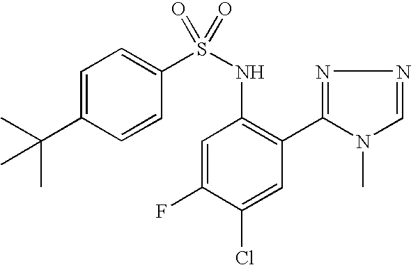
C1=C(C(C)(C)C)C=CC(S(NC2=C(C3=NN=CN3C)C=C(Cl)C(F)=C2)(=O)=O)=C1
